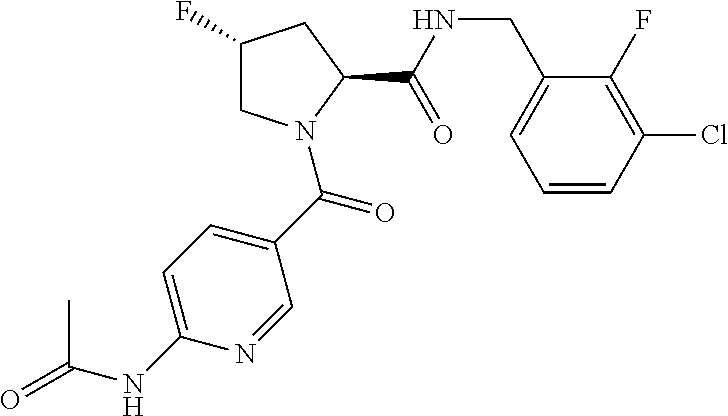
C1(F)CN(C(C2=CC=C(NC(C)=O)N=C2)=O)C(C(NCC2=CC=CC(Cl)=C2F)=O)C1
